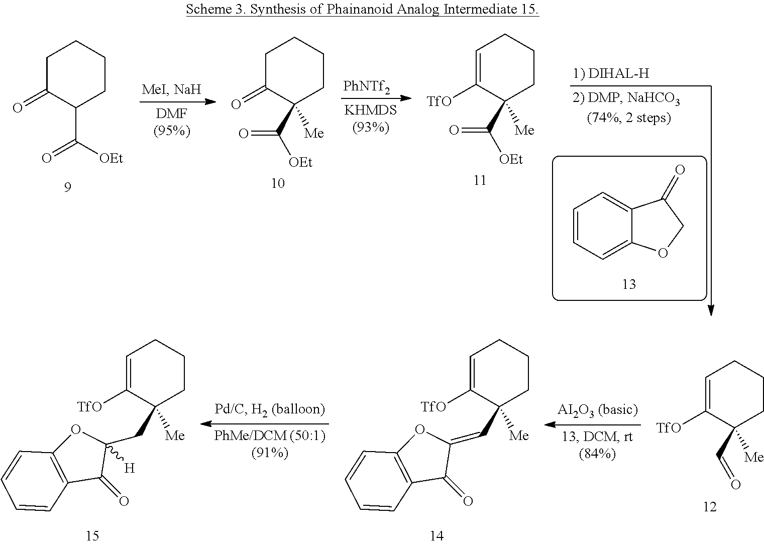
C1C(=O)C(C([OEt])=O)CCC1.C1C(=O)C(C([OEt])=O)([Me])CCC1.[PhNTf2].C1=C([TfO])C(C([OEt])=O)([Me])CCC1.C12=CC=CC=C1OCC2=O.C1=C([TfO])C(C=O)([Me])CCC1.C12=C(OC(=CC3([Me])CCCC=C3[TfO])C1=O)C=CC=C2.C12=C(OC(CC3([Me])CCCC=C3[TfO])([H])C1=O)C=CC=C2
